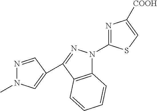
C12=C(C(C3=CN(C)N=C3)=NN1C1=NC([COOH])=CS1)C=CC=C2
